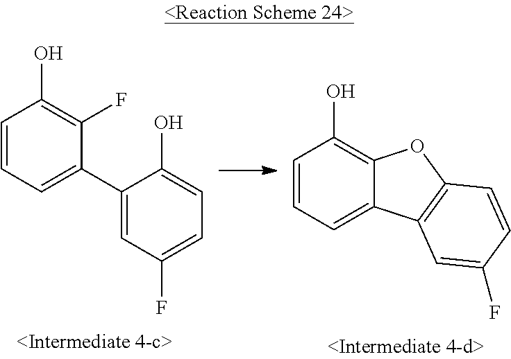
C1=CC=C(C2=CC(F)=CC=C2O)C(F)=C1O.C1=CC=C2C(=C1O)OC1=C2C=C(F)C=C1
